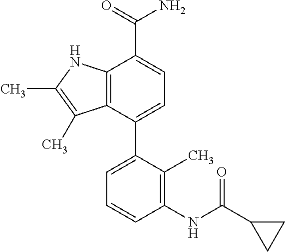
C12=C(C(C3=CC=CC(NC(C4CC4)=O)=C3C)=CC=C1C(=O)N)C(C)=C(C)N2
